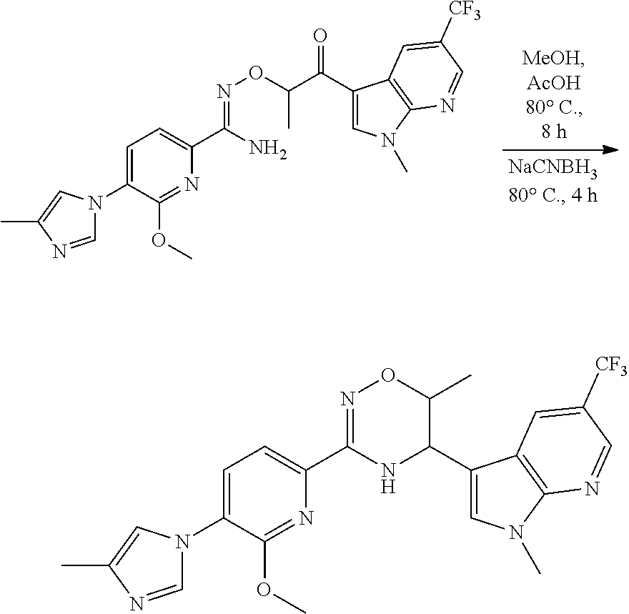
N1=C(OC)C(N2C=NC(C)=C2)=CC=C1C(=NOC(C)C(C1=CN(C)C2=C1C=C([CF3])C=N2)=O)N.N1=C(OC)C(N2C=NC(C)=C2)=CC=C1C1=NOC(C)C(C2=CN(C)C3=C2C=C([CF3])C=N3)N1
